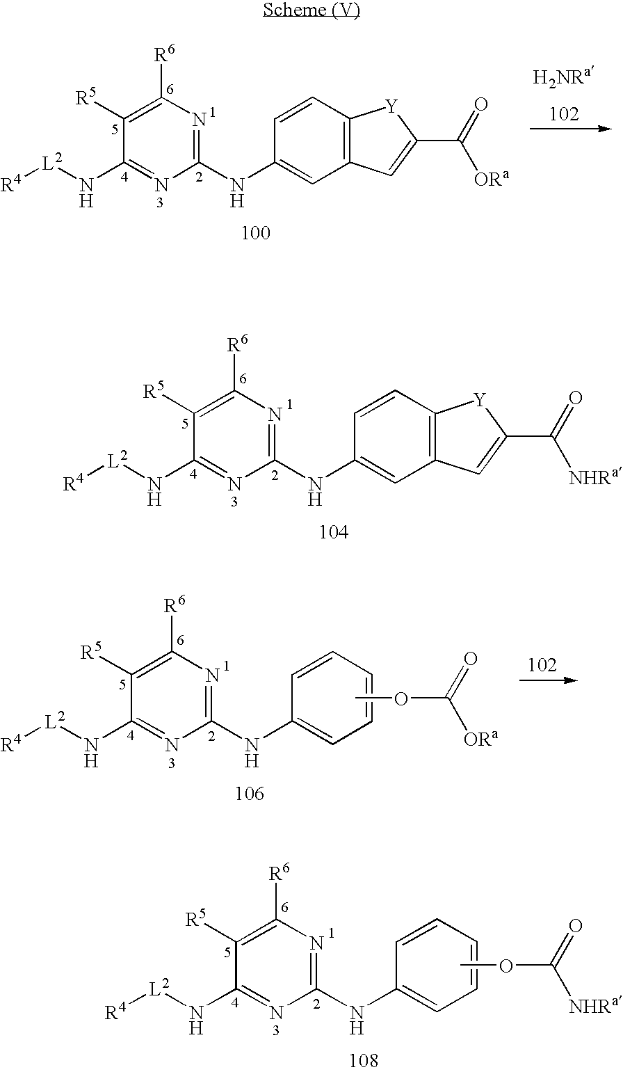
C1(NC2=CC3=C(C=C2)[Y]C(C(=O)[ORa])=C3)=NC([R6])=C([R5])C(N[L2][R4])=N1.C1(NC2=CC3=C(C=C2)[Y]C(C(=O)[NHRa])=C3)=NC([R6])=C([R5])C(N[L2][R4])=N1.C1(NC2=CC=CC=C2)=NC([R6])=C([R5])C(N[L2][R4])=N1.COC([ORa])=O.C1(NC2=CC=CC=C2)=NC([R6])=C([R5])C(N[L2][R4])=N1.COC([NHRa])=O
